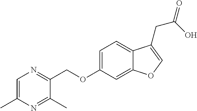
C1=C(C)N=C(C)C(COC2=CC=C3C(=C2)OC=C3CC(O)=O)=N1
